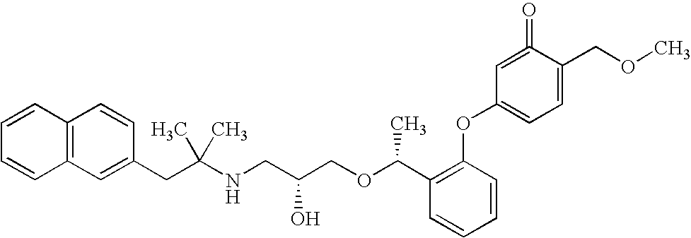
C12=C(C=C(CC(NCC(COC(C3=C(OC4=CC=C(COC)C(=O)=C4)C=CC=C3)C)O)(C)C)C=C1)C=CC=C2
